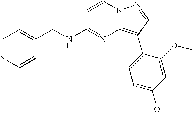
C1(CNC2=NC3=C(C4=CC=C(OC)C=C4OC)C=NN3C=C2)=CC=NC=C1
